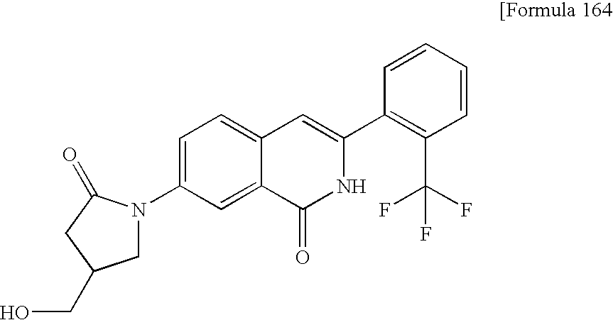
C1=C(N2CC(CO)CC2=O)C=C2C(=C1)C=C(C1=C(C(F)(F)F)C=CC=C1)NC2=O
